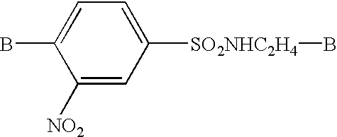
C1([NO2])=CC([SO2NHC2H4]B)=CC=C1B
